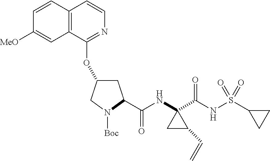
C1C(OC2=NC=CC3=C2C=C([MeO])C=C3)CN([Boc])C1C(NC1(C(NS(=O)(=O)C2CC2)=O)CC1C=C)=O
